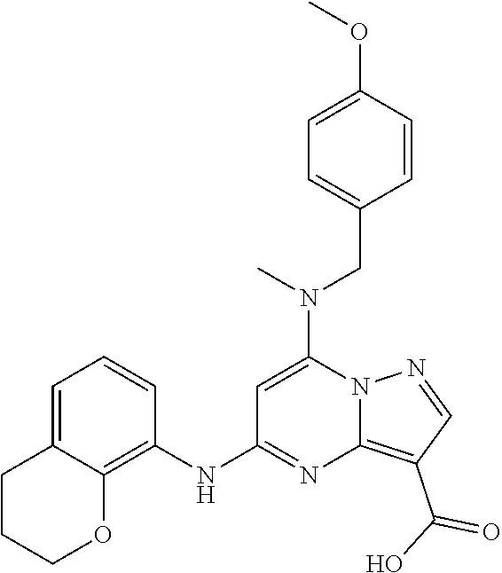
N12N=CC(C(O)=O)=C1N=C(NC1=C3C(=CC=C1)CCCO3)C=C2N(CC1=CC=C(OC)C=C1)C
